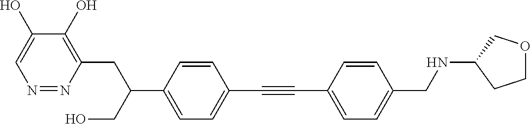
C(#CC1=CC=C(CNC2CCOC2)C=C1)C1=CC=C(C(CC2=C(O)C(O)=CN=N2)CO)C=C1
